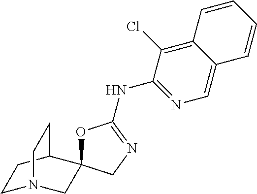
C12=C(Cl)C(NC3=NCC4(O3)CN3CCC4CC3)=NC=C1C=CC=C2
